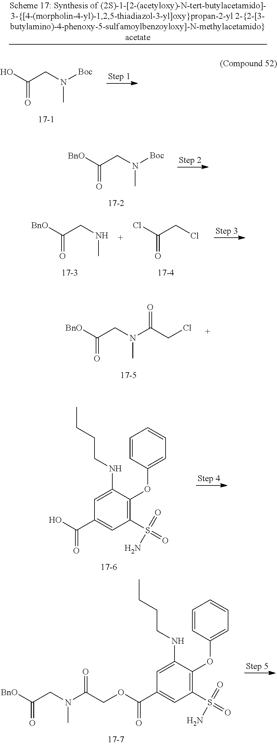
[BnO]C(=O)CN(C)[Boc].[BnO]C(=O)CNC.ClC(=O)CCl.[BnO]C(=O)CN(C)C(CCl)=O.CCCCNC1=CC(C(O)=O)=CC(S(N)(=O)=O)=C1OC1=CC=CC=C1.CCCCNC1=CC(C(OCC(N(C)CC(=O)[BnO])=O)=O)=CC(S(N)(=O)=O)=C1OC1=CC=CC=C1.OC(=O)CN(C)[Boc]
